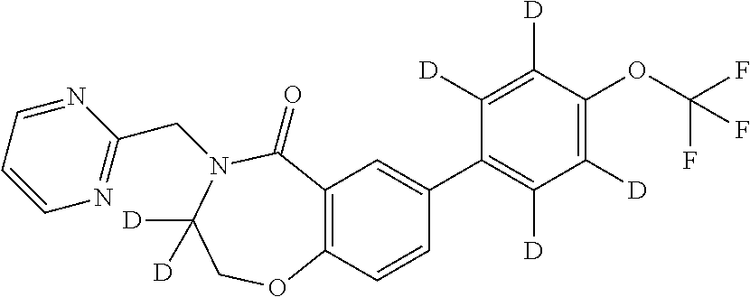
C12=C(C=CC(C3=C([D])C([D])=C(OC(F)(F)F)C([D])=C3[D])=C1)OCC([D])([D])N(CC1=NC=CC=N1)C2=O
